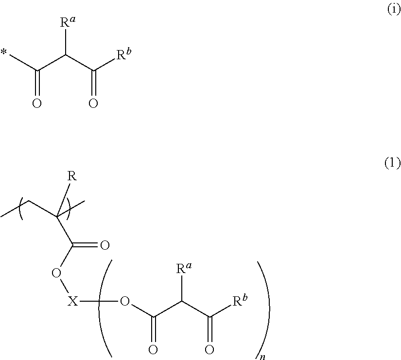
CC(C(C([Rb])=O)[Ra])=O.O(C(C(C([Rb])=O)[Ra])=O)[X]OC(C([R])(CC)C)=O
